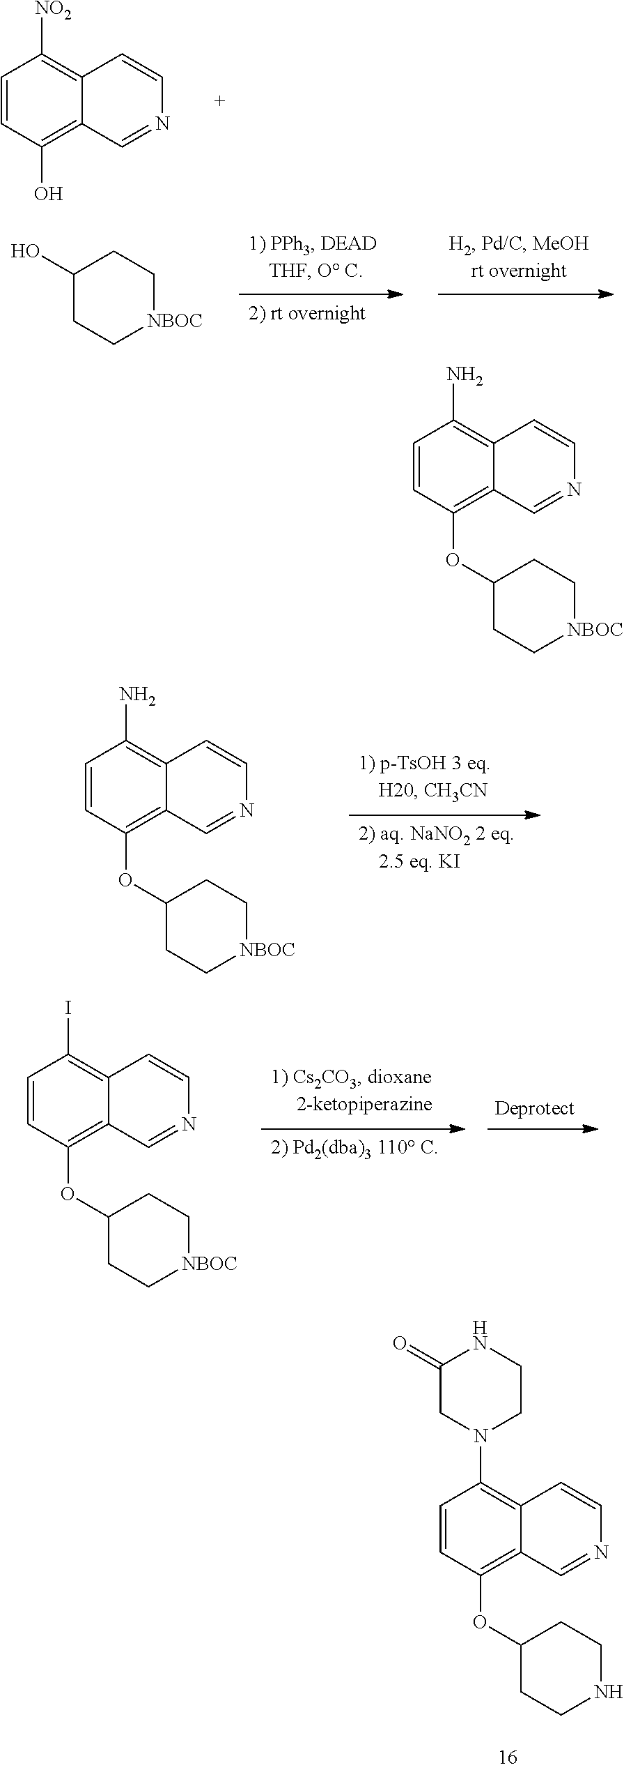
C1=CC(O)=C2C(=C1[NO2])C=CN=C2.C1(O)CC[NBOC]CC1.C1=CC(OC2CC[NBOC]CC2)=C2C(=C1N)C=CN=C2.C1=CC(OC2CC[NBOC]CC2)=C2C(=C1I)C=CN=C2.C1(=O)CN(C2=C3C(=C(OC4CCNCC4)C=C2)C=NC=C3)CCN1.C1=CC(OC2CC[NBOC]CC2)=C2C(=C1N)C=CN=C2
